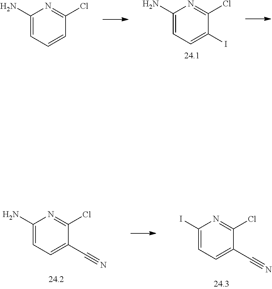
C1(I)=CC=C(N)N=C1Cl.C1=CC=C(N)N=C1Cl.C1(C#N)=CC=C(N)N=C1Cl.C1(C#N)=CC=C(I)N=C1Cl
